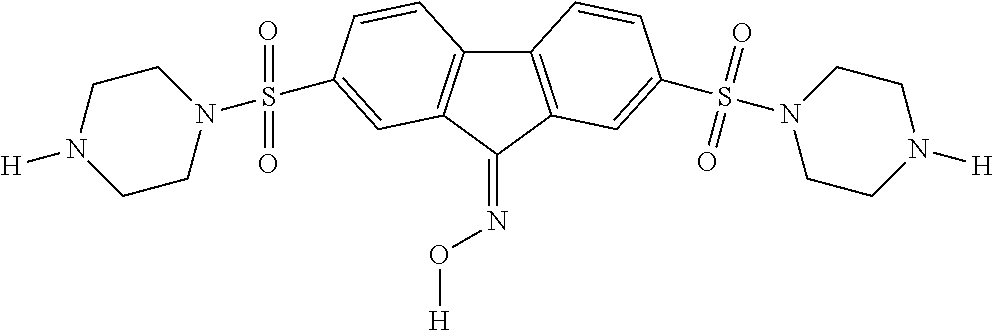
C12=C(C(=NO[H])C3=C1C=CC(S(N1CCN([H])CC1)(=O)=O)=C3)C=C(S(N1CCN([H])CC1)(=O)=O)C=C2
